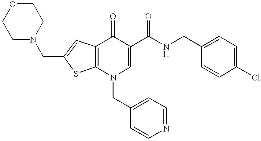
C1(CNC(C2=CN(CC3=CC=NC=C3)C3=C(C2=O)C=C(CN2CCOCC2)S3)=O)=CC=C(Cl)C=C1
